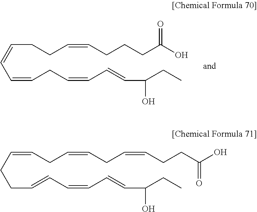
C(=CC=CCC=CC=CC(CC)O)CCC=CCCCC(O)=O.C(CCC=CC=CC=CC(CC)O)=CCC=CCC=CCCC(O)=O
